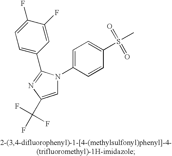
C1=C(C(F)(F)F)N=C(C2=CC=C(F)C(F)=C2)N1C1=CC=C(S(C)(=O)=O)C=C1
